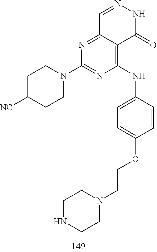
C1=NNC(=O)C2=C(NC3=CC=C(OCCN4CCNCC4)C=C3)N=C(N3CCC([NC])CC3)N=C12
